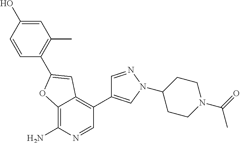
C12=C(N)N=CC(C3=CN(C4CCN(C(C)=O)CC4)N=C3)=C1C=C(C1=C(C)C=C(O)C=C1)O2
